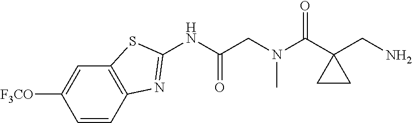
C1([F3CO])=CC2=C(C=C1)N=C(NC(CN(C(C1(CN)CC1)=O)C)=O)S2
